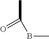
CC(BC)=O
